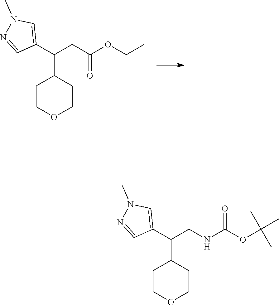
C1(C(CC(OCC)=O)C2CCOCC2)=CN(C)N=C1.C1(C(CNC(OC(C)(C)C)=O)C2CCOCC2)=CN(C)N=C1
